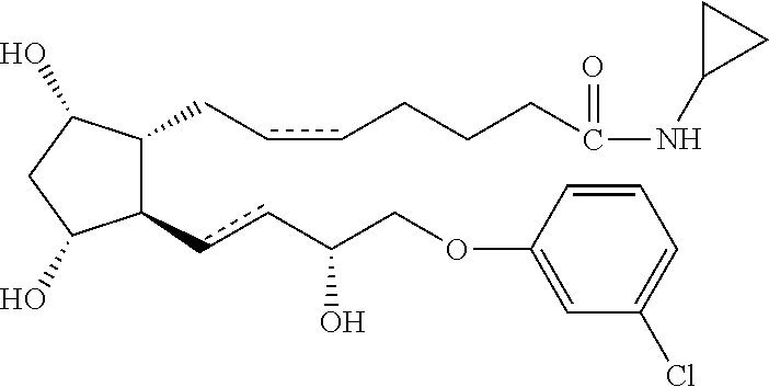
C1(CccCCCC(NC2CC2)=O)C(O)CC(O)C1ccC(COC1=CC(Cl)=CC=C1)O
